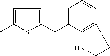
C1=C(C)SC(CC2=CC=CC3=C2NCC3)=C1
